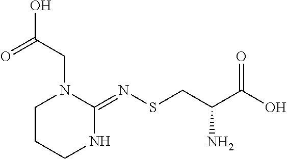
C1CCNC(=NSCC(C(O)=O)N)N1CC(O)=O
